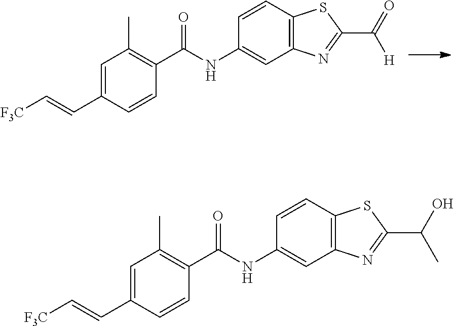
C1=CC(C(NC2=CC3=C(C=C2)SC(C(=O)[H])=N3)=O)=C(C)C=C1C=C[F3C].C1=CC(C(NC2=CC3=C(C=C2)SC(C(O)C)=N3)=O)=C(C)C=C1C=C[F3C]
